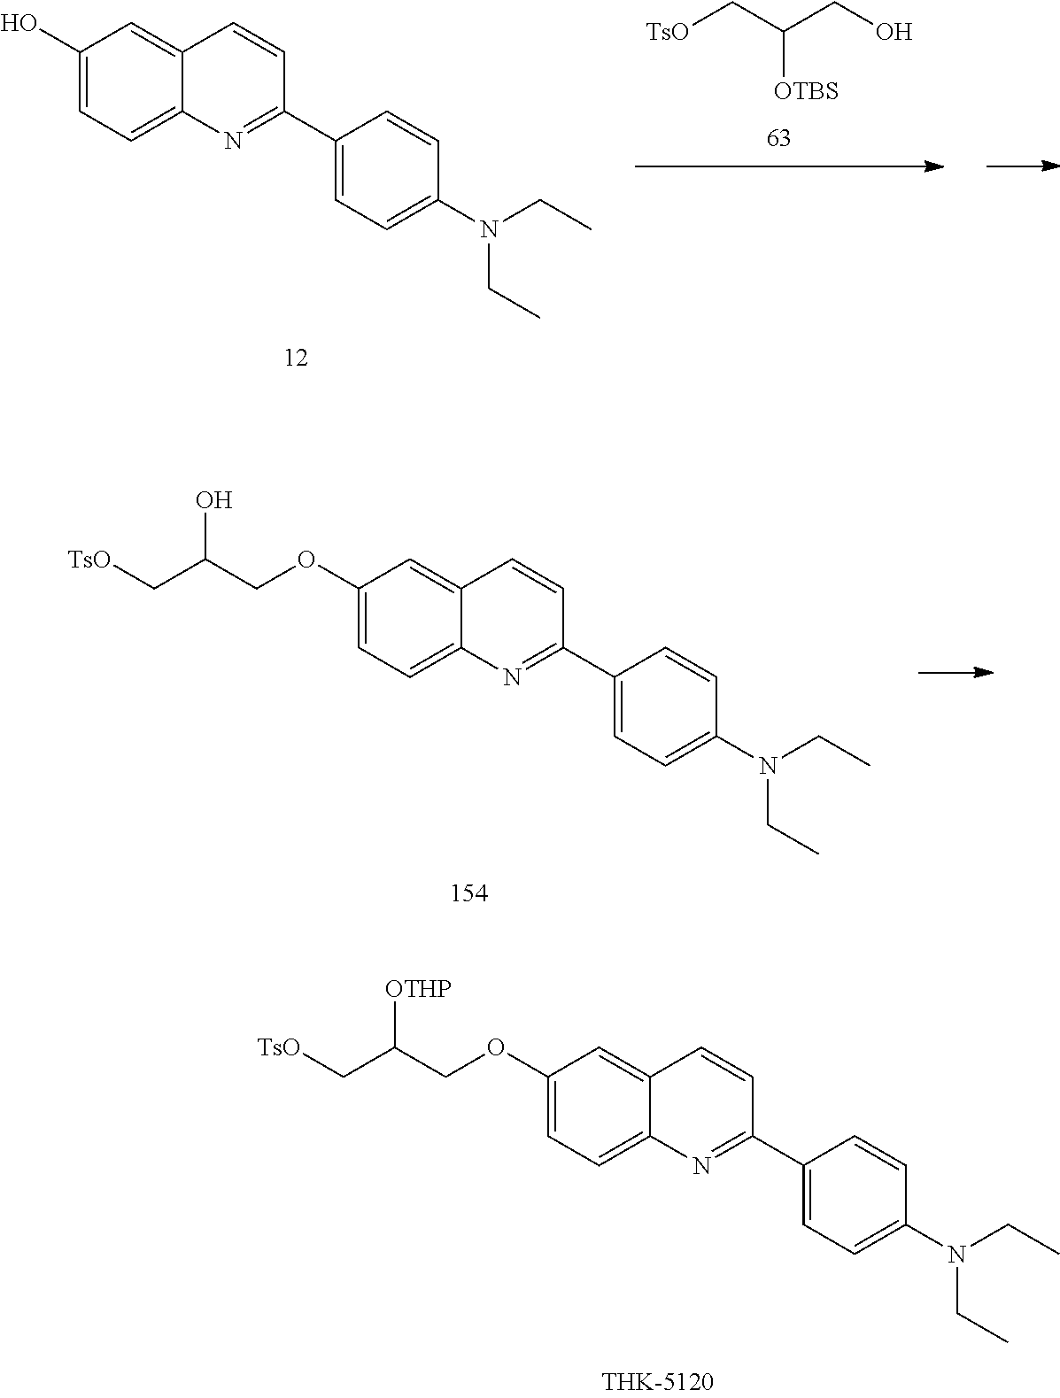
[TsO]CC([OTBS])CO.C1(O)=CC=C2C(=C1)C=CC(C1=CC=C(N(CC)CC)C=C1)=N2.C1=C(OCC(C[TsO])O)C=C2C(=C1)N=C(C1=CC=C(N(CC)CC)C=C1)C=C2.C1=C(OCC(C[TsO])[OTHP])C=C2C(=C1)N=C(C1=CC=C(N(CC)CC)C=C1)C=C2
